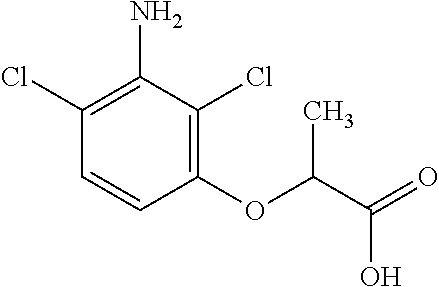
C1=CC(Cl)=C(N)C(Cl)=C1OC(C(=O)O)C
